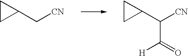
C1CC1C[CN].C1CC1C([CN])C(=O)[H]
